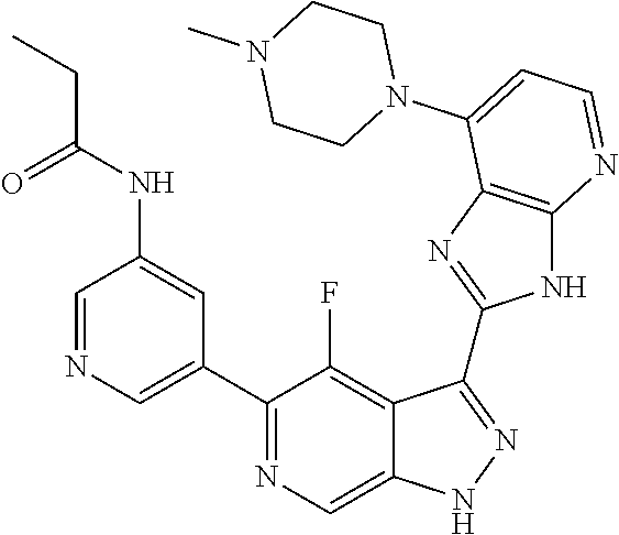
C1=NC=C(C2=NC=C3C(=C2F)C(C2=NC4=C(N2)N=CC=C4N2CCN(C)CC2)=NN3)C=C1NC(CC)=O
